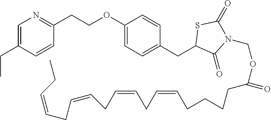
C1=C(CC)C=CC(CCOC2=CC=C(CC3C(=O)N(COC(CCCCC=CCC=CCC=CCC=CCC)=O)C(=O)S3)C=C2)=N1
